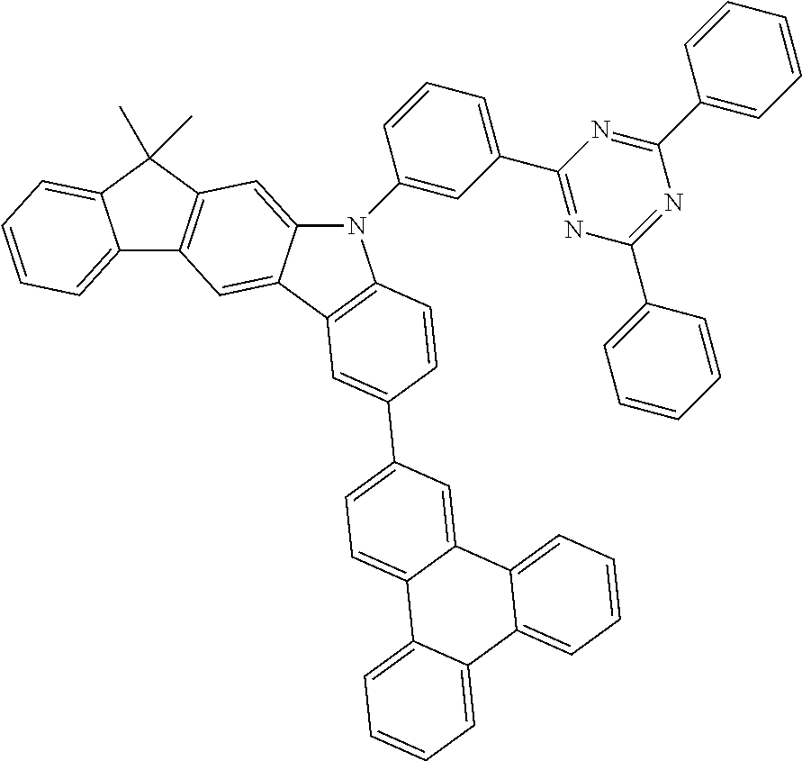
C12=CC=CC=C1C(C)(C)C1=C2C=C2C(=C1)N(C1=CC(C3=NC(C4=CC=CC=C4)=NC(C4=CC=CC=C4)=N3)=CC=C1)C1=C2C=C(C2=CC=C3C(=C2)C2=CC=CC=C2C2=CC=CC=C32)C=C1
